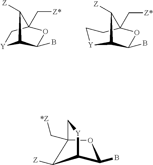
[Y]1C2C(B)OC(C[Z*])(C1)C2[Z].C12C(B)OC(C[Z*])(CC[Y]1)C2[Z].C1C2(C[*Z])OC(B)C([Y]1)C2[Z]
